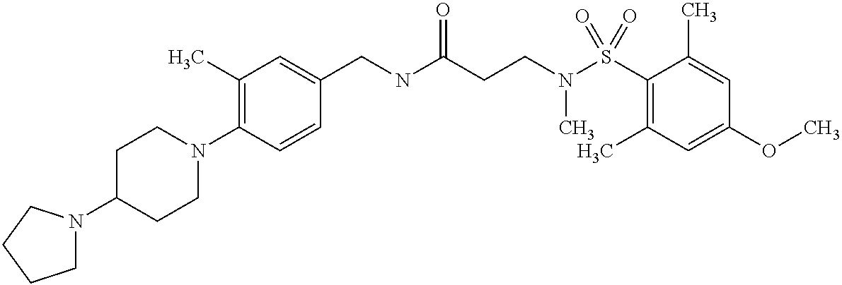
C1(CNC(CCN(S(C2=C(C)C=C(OC)C=C2C)(=O)=O)C)=O)=CC(C)=C(N2CCC(N3CCCC3)CC2)C=C1
